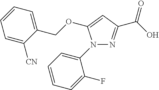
N1=C(C(=O)O)C=C(OCC2=CC=CC=C2[CN])N1C1=CC=CC=C1F
